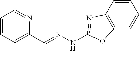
C1=CC=C(C(=NNC2=NC3=C(C=CC=C3)O2)C)N=C1
